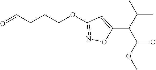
O=CCCCOC1=NOC(C(C(C)C)C(OC)=O)=C1
